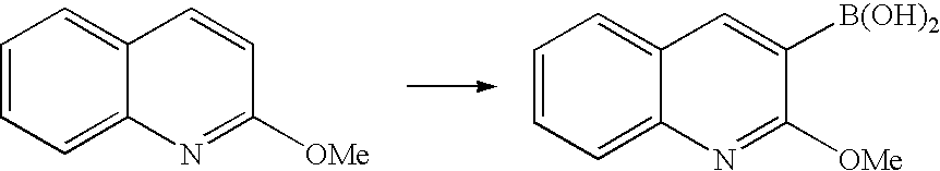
C1=CC=C2C(=C1)C=CC([OMe])=N2.C1=CC=C2C(=C1)C=C([B(OH)2])C([OMe])=N2
